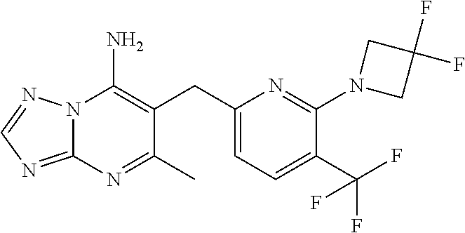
N12C(=NC=N1)N=C(C)C(CC1=CC=C(C(F)(F)F)C(N3CC(F)(F)C3)=N1)=C2N
